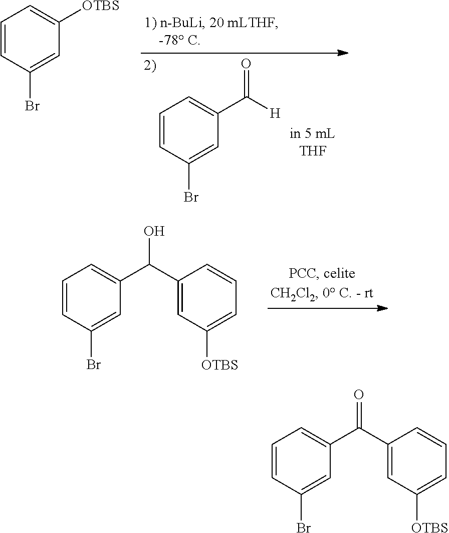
C1=CC(Br)=CC(C([H])=O)=C1.C1=CC(Br)=CC([OTBS])=C1.C1=CC(Br)=CC(C(C2=CC([OTBS])=CC=C2)O)=C1.C1=CC(Br)=CC(C(C2=CC([OTBS])=CC=C2)=O)=C1
